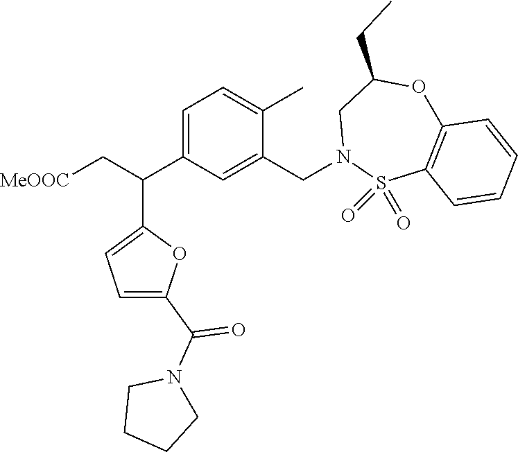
C1(C(C[MeOOC])C2=CC=C(C(N3CCCC3)=O)O2)=CC=C(C)C(CN2S(=O)(=O)C3=C(OC(CC)C2)C=CC=C3)=C1
